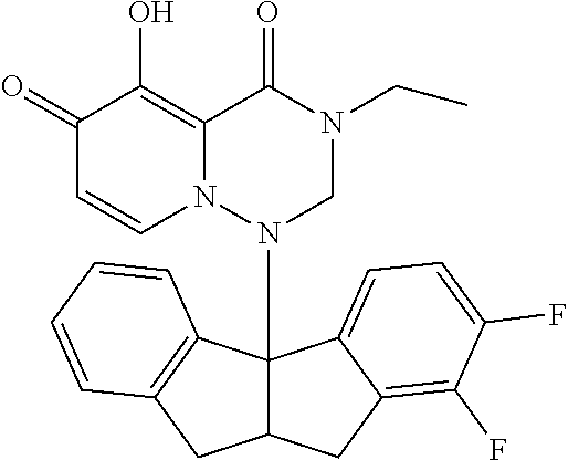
C1(=O)C=CN2C(=C1O)C(=O)N(CC)CN2C12C(CC3=C(F)C(F)=CC=C13)CC1=C2C=CC=C1
